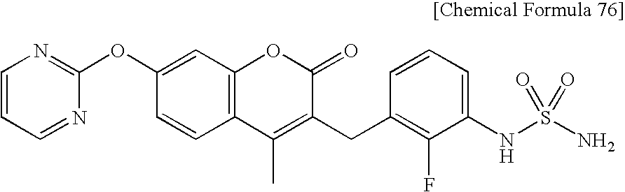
C1(OC2=NC=CC=N2)=CC2=C(C=C1)C(C)=C(CC1=C(F)C(NS(N)(=O)=O)=CC=C1)C(=O)O2
